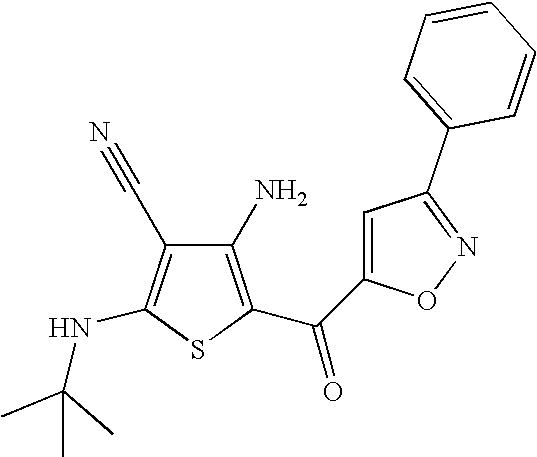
C1(N)=C(C(=O)C2=CC(C3=CC=CC=C3)=NO2)SC(NC(C)(C)C)=C1C#N
